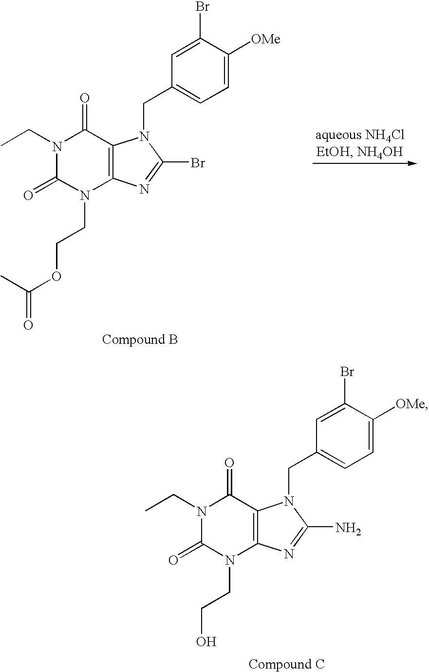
N1(CC)C(=O)N(CCOC(C)=O)C2=C(C1=O)N(CC1=CC=C([OMe])C(Br)=C1)C(Br)=N2.N1(CC)C(=O)N(CCO)C2=C(C1=O)N(CC1=CC=C([OMe])C(Br)=C1)C(N)=N2
